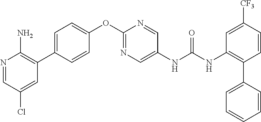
C1(OC2=NC=C(NC(NC3=C(C4=CC=CC=C4)C=CC([CF3])=C3)=O)C=N2)=CC=C(C2=C(N)N=CC(Cl)=C2)C=C1
